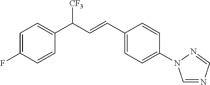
C1=C(F)C=CC(C(C=CC2=CC=C(N3C=NC=N3)C=C2)[CF3])=C1
